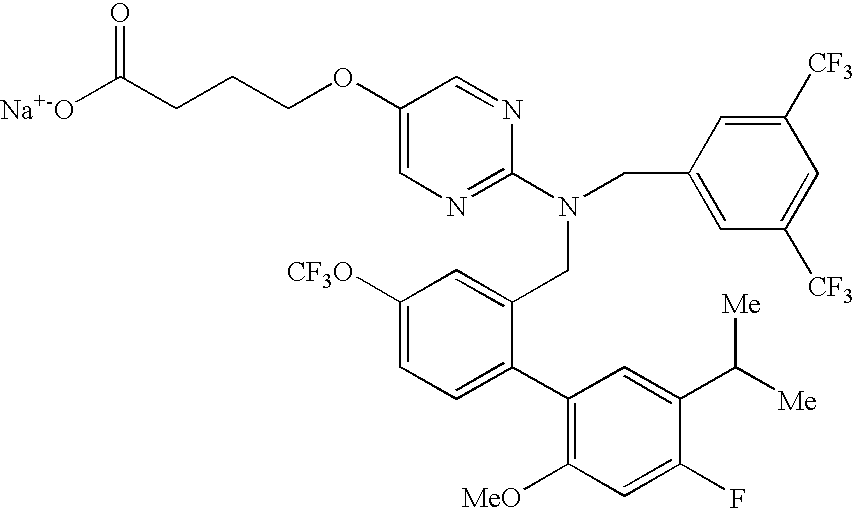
[Na+-O]C(CCCOC1=CN=C(N(CC2=CC([CF3O])=CC=C2C2=C([MeO])C=C(F)C(C([Me])[Me])=C2)CC2=CC([CF3])=CC([CF3])=C2)N=C1)=O
